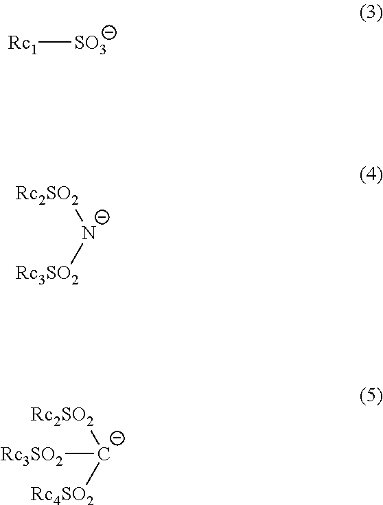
[Rc1][SO3].[N-]([Rc2SO2])[Rc3SO2].[C-]([Rc2SO2])([Rc4SO2])[Rc3SO2]
